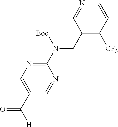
C1(CN(C2=NC=C(C([H])=O)C=N2)[Boc])=C([CF3])C=CN=C1
